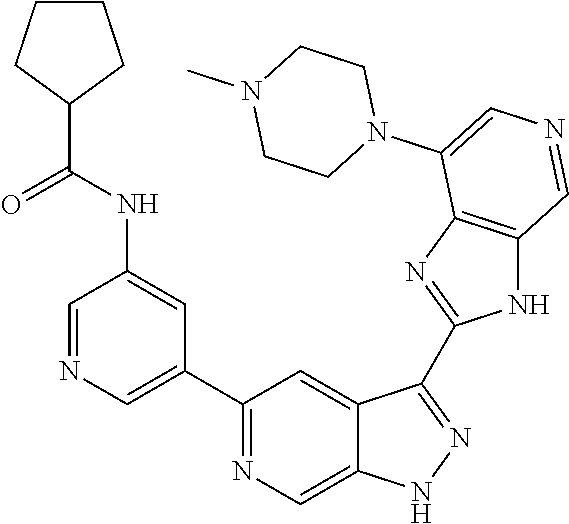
C1(C2=CN=CC(NC(=O)C3CCCC3)=C2)=NC=C2C(=C1)C(C1=NC3=C(N1)C=NC=C3N1CCN(C)CC1)=NN2
